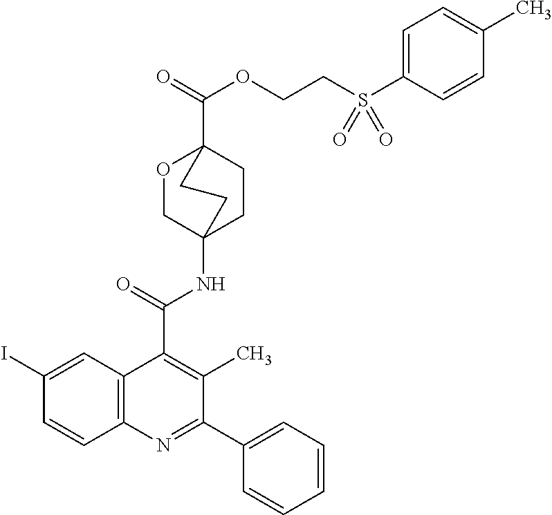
O1CC2(NC(C3=C(C)C(C4=CC=CC=C4)=NC4=C3C=C(I)C=C4)=O)CCC1(C(=O)OCCS(=O)(=O)C1=CC=C(C)C=C1)CC2
